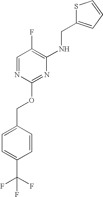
FC(C1=CC=C(COC2=NC(NCC3=CC=CS3)=C(F)C=N2)C=C1)(F)F
